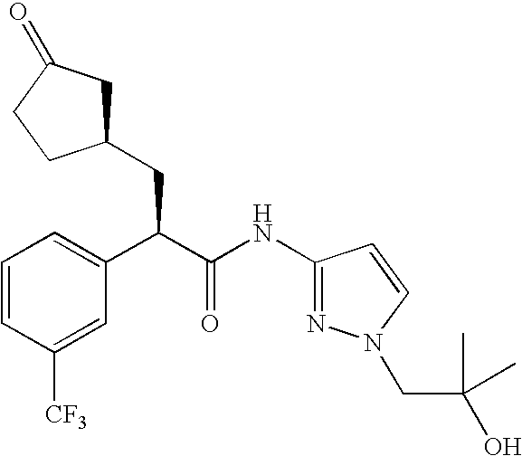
C1=CC([CF3])=CC(C(C(NC2=NN(CC(O)(C)C)C=C2)=O)CC2CC(=O)CC2)=C1
